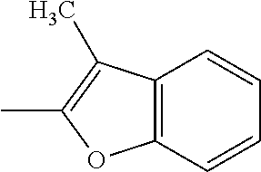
C12=C(C=CC=C1)C(C)=C(C)O2
